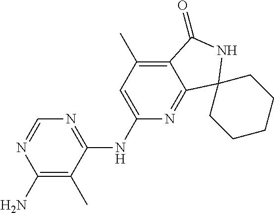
N1=C(NC2=CC(C)=C3C(=N2)C2(NC3=O)CCCCC2)C(C)=C(N)N=C1
